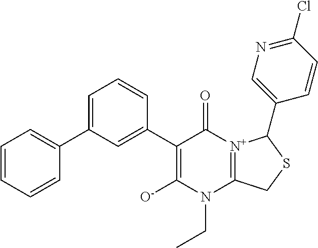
C1=CC=CC(C2=CC=CC(C3=C([O-])N(CC)C4=[N+](C3=O)C(C3=CN=C(Cl)C=C3)SC4)=C2)=C1
